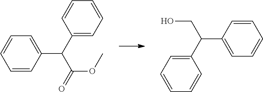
C1(C(C2=CC=CC=C2)C(=O)OC)=CC=CC=C1.C1=CC=CC=C1C(CO)C1=CC=CC=C1
